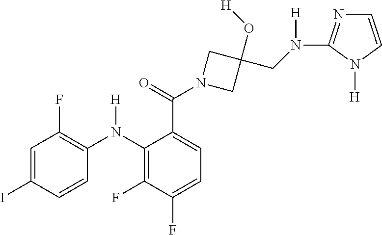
C1=C(I)C=CC(N(C2=C(F)C(F)=CC=C2C(N2CC(O[H])(CN([H])C3=NC=CN3[H])C2)=O)[H])=C1F
